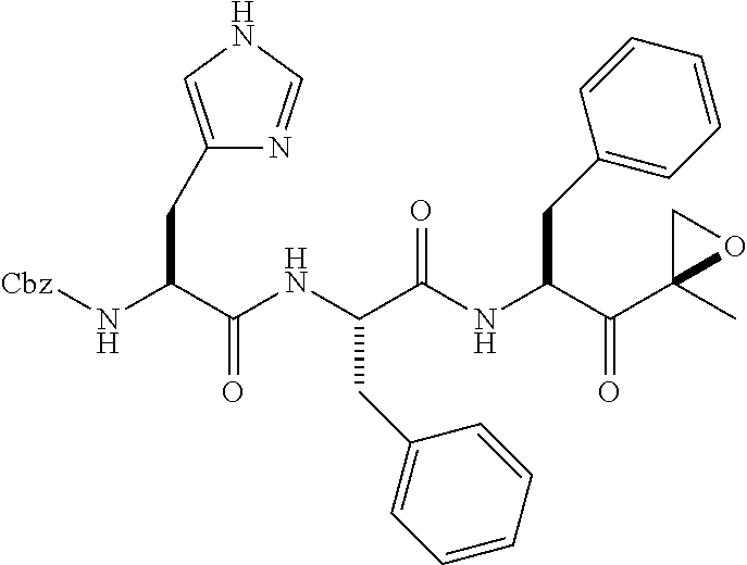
[Cbz]NC(C(NC(C(NC(C(C1(C)OC1)=O)CC1=CC=CC=C1)=O)CC1=CC=CC=C1)=O)CC1=CNC=N1
